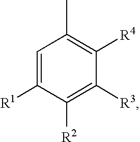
C1=C([R1])C([R2])=C([R3])C([R4])=C1C
